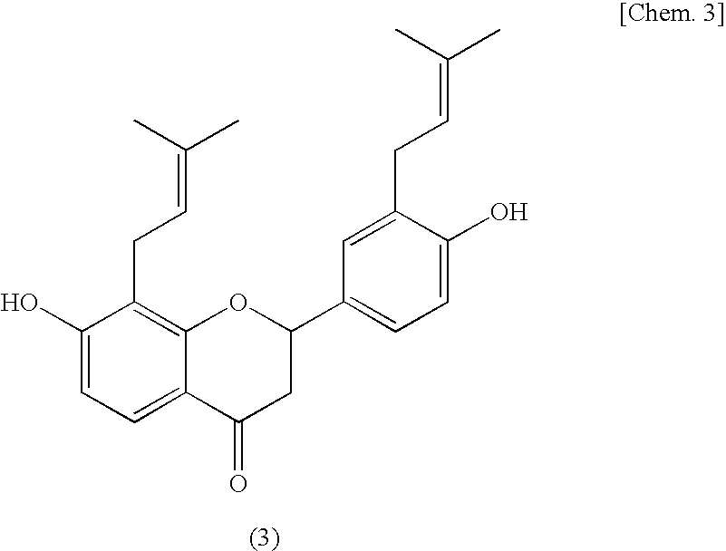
C1(O)=CC=C2C(=C1CC=C(C)C)OC(C1=CC=C(O)C(CC=C(C)C)=C1)CC2=O
